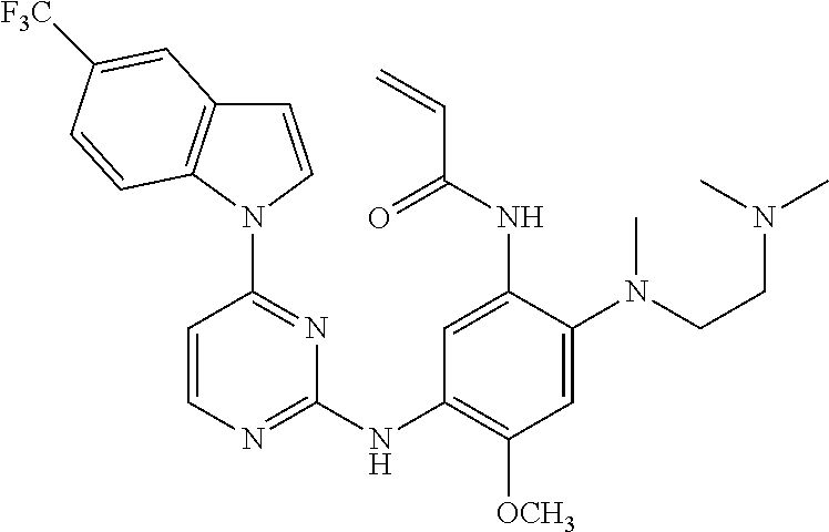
C1=CN(C2=NC(NC3=C([OCH3])C=C(N(CCN(C)C)C)C(NC(C=C)=O)=C3)=NC=C2)C2=C1C=C([F3C])C=C2
